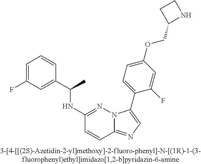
C1(NC(C2=CC(F)=CC=C2)C)=NN2C(=NC=C2C2=CC=C(OCC3NCC3)C=C2F)C=C1
